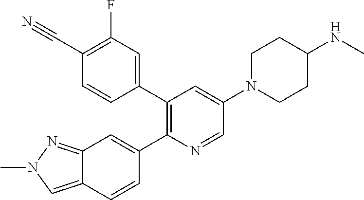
C12=CN(C)N=C1C=C(C1=C(C3=CC(F)=C(C#N)C=C3)C=C(N3CCC(NC)CC3)C=N1)C=C2
